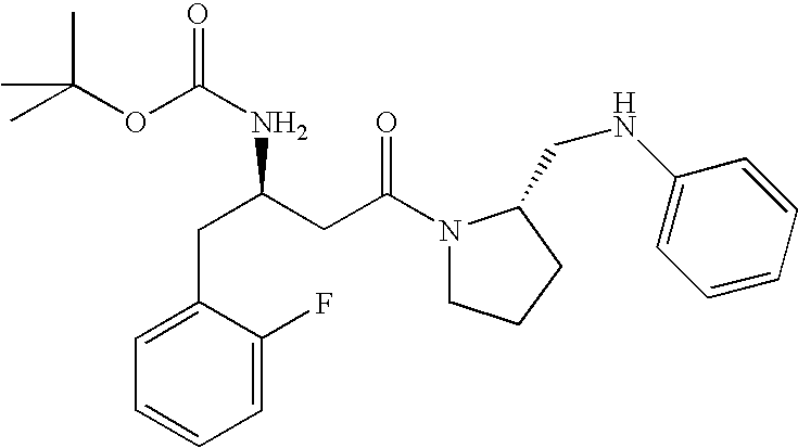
C1=C(F)C(CC(NC(=O)OC(C)(C)C)CC(N2CCCC2CNC2=CC=CC=C2)=O)=CC=C1
